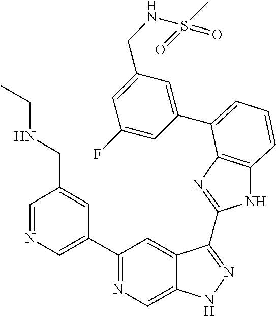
C1=NC=C(C2=NC=C3C(=C2)C(C2=NC4=C(N2)C=CC=C4C2=CC(CNS(C)(=O)=O)=CC(F)=C2)=NN3)C=C1CNCC
